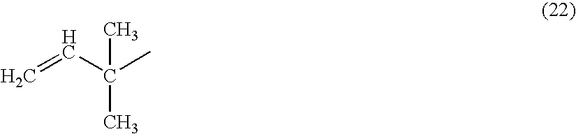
C=CC(C)(C)C
